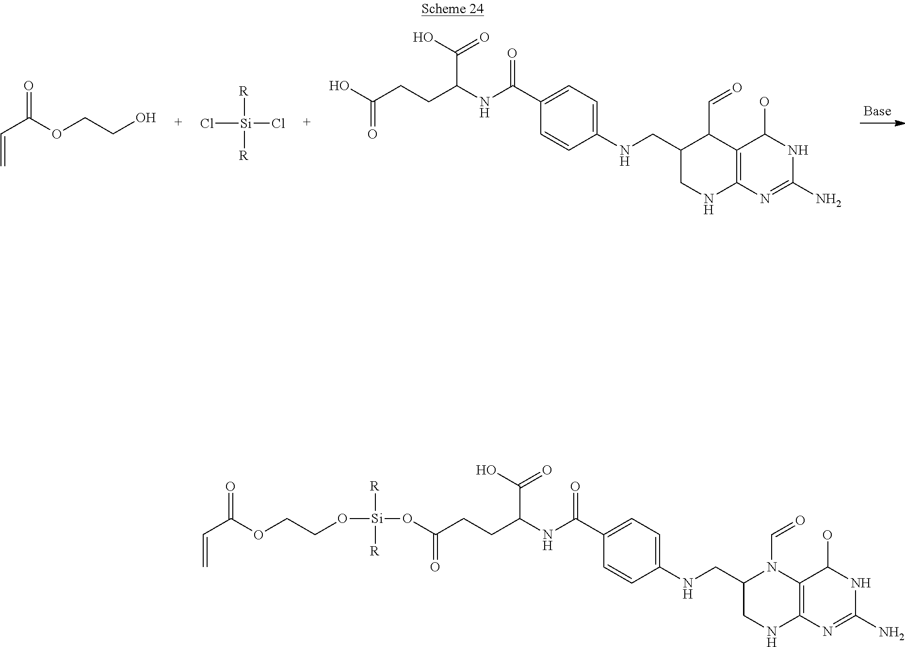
C=CC(OCCO)=O.[R][Si](Cl)([R])Cl.OC(CCC(NC(C1=CC=C(NCC2C(C=O)C3=C(NC2)N=C(N)NC3O)C=C1)=O)C(=O)O)=O.O(C(CCC(NC(C1=CC=C(NCC2N(C=O)C3=C(NC2)N=C(N)NC3O)C=C1)=O)C(=O)O)=O)[Si]([R])([R])OCCOC(=O)C=C
